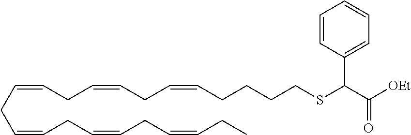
C(=CCC=CCC=CCC=CCC)CC=CCC=CCCCCSC(C(=O)[OEt])C1=CC=CC=C1
